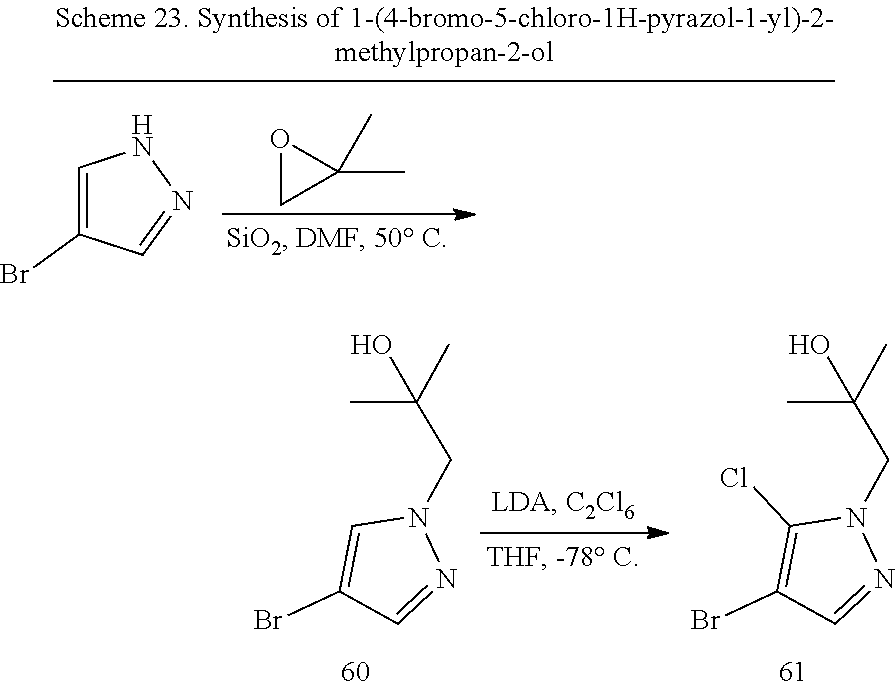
C1=C(Br)C=NN1CC(C)(C)O.C1(Cl)=C(Br)C=NN1CC(C)(C)O.O1CC1(C)C.C1=C(Br)C=NN1
